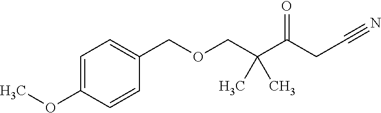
C1=C(OC)C=CC(COCC(C(CC#N)=O)(C)C)=C1
